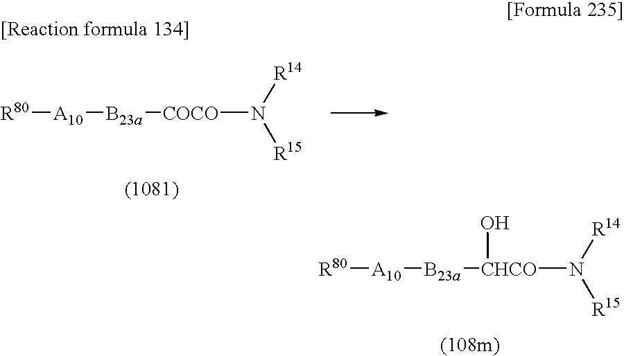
[R80][A10][B23a][CHCO](N([R15])[R14])O.[R80][A10][B23a][COCO]N([R15])[R14]
